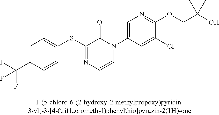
C1(SC2=NC=CN(C3=CN=C(OCC(O)(C)C)C(Cl)=C3)C2=O)=CC=C(C(F)(F)F)C=C1
